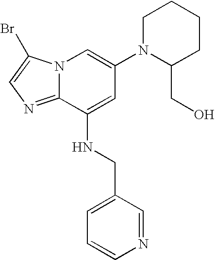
N12C(=NC=C1Br)C(NCC1=CC=CN=C1)=CC(N1C(CO)CCCC1)=C2
